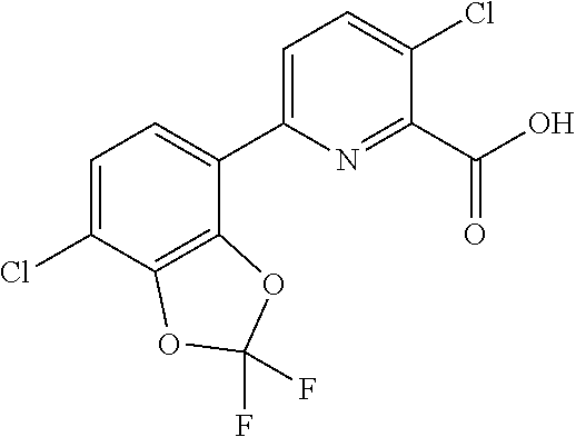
C12=C(C(Cl)=CC=C1C1=CC=C(Cl)C(C(O)=O)=N1)OC(F)(F)O2
